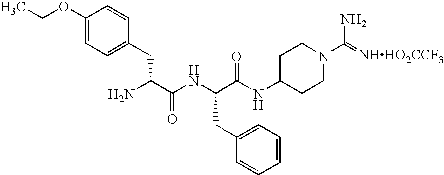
C1(OCC)=CC=C(CC(N)C(NC(C(NC2CCN(C(=[NHHO2CCF3])N)CC2)=O)CC2=CC=CC=C2)=O)C=C1
